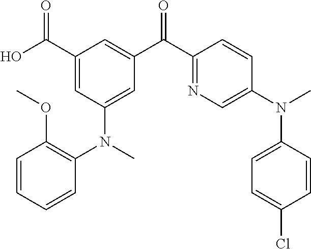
C1(C(O)=O)=CC(N(C2=C(OC)C=CC=C2)C)=CC(C(C2=NC=C(N(C)C3=CC=C(Cl)C=C3)C=C2)=O)=C1
